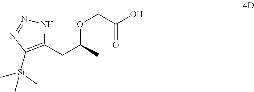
C1(CC(C)OCC(O)=O)=C([Si](C)(C)C)N=NN1
